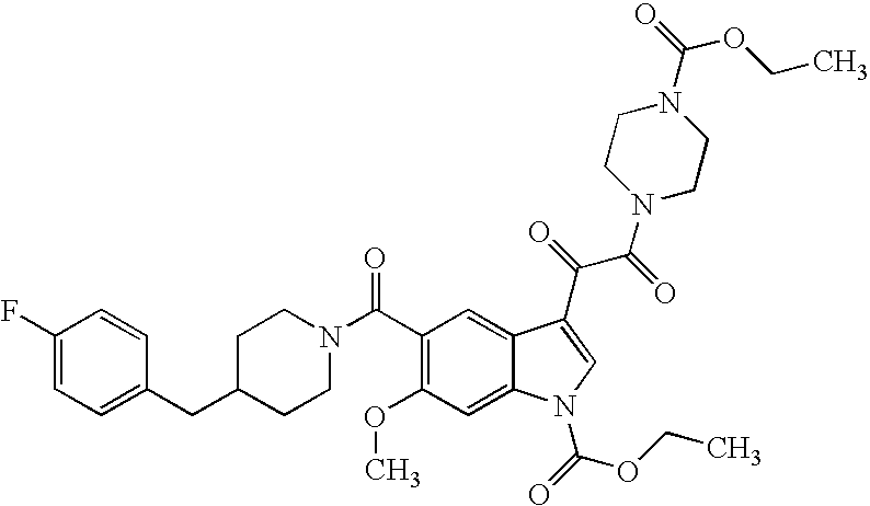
C1(F)=CC=C(CC2CCN(C(C3=C(OC)C=C4C(=C3)C(C(=O)C(=O)N3CCN(C(=O)OCC)CC3)=CN4C(=O)OCC)=O)CC2)C=C1
